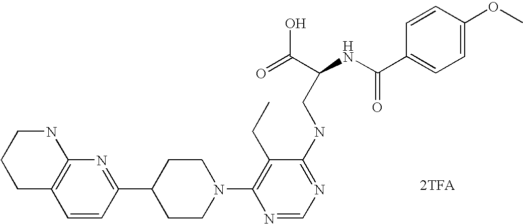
[2TFA].C1=CC(C2CCN(C3=C(CC)C(NCC(NC(C4=CC=C(OC)C=C4)=O)C(=O)O)=NC=N3)CC2)=NC2=C1CCCN2
